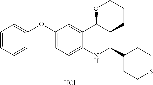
C12=CC(OC3=CC=CC=C3)=CC=C1NC(C1CCSCC1)C1C2OCCC1.Cl
